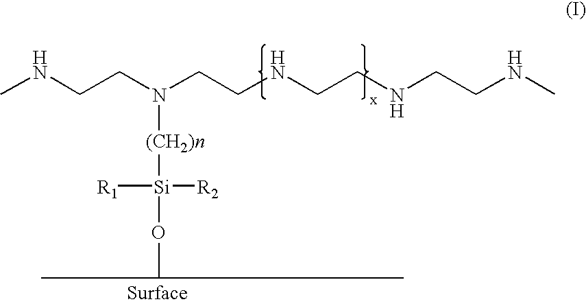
CNCCN(CCNCCNCCNC)[(CH2)n][Si]([R2])([R1])O
